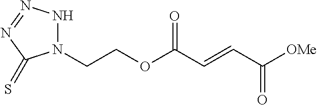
N1(CCOC(C=CC([OMe])=O)=O)NN=NC1=S
